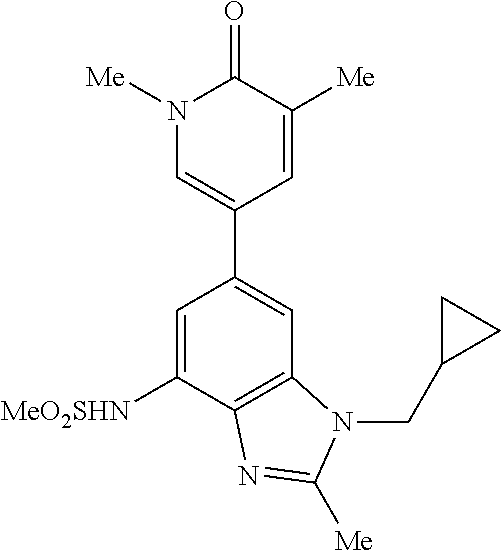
C1=C([MeO2SHN])C2=C(C=C1C1=CN([Me])C(=O)C([Me])=C1)N(CC1CC1)C([Me])=N2
